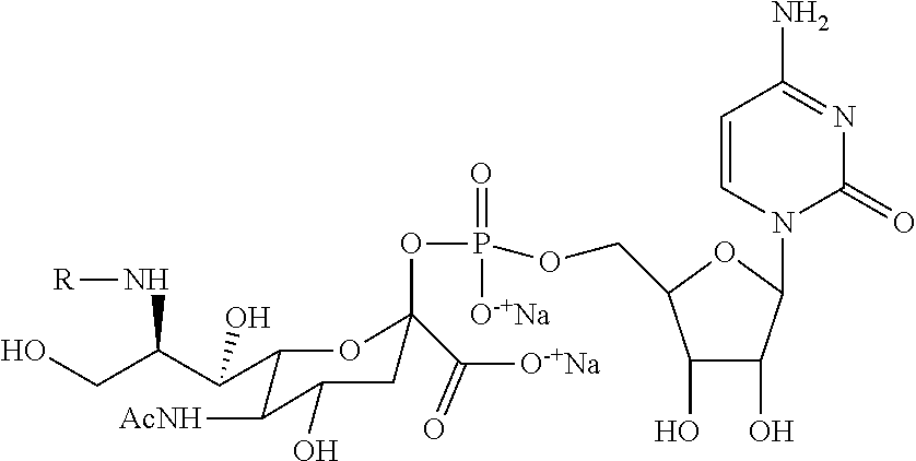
C1(C(C(CO)N[R])O)C([AcNH])C(O)CC(C([O-+Na])=O)(OP(OCC2C(O)C(O)C(N3C(=O)N=C(N)C=C3)O2)(=O)[O-+Na])O1
